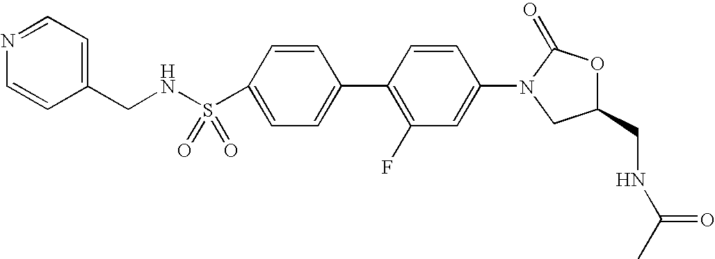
C1=C(S(NCC2=CC=NC=C2)(=O)=O)C=CC(C2=C(F)C=C(N3CC(CNC(C)=O)OC3=O)C=C2)=C1
